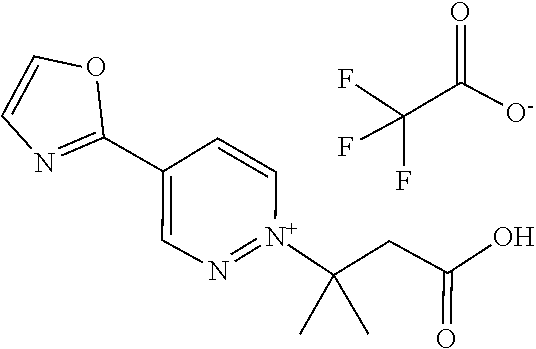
[N+]1(C(C)(CC(O)=O)C)=NC=C(C2=NC=CO2)C=C1.FC(F)(F)C(=O)[O-]
